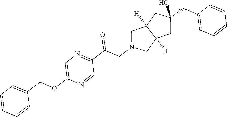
C1(CC2=CC=CC=C2)(O)CC2([H])C([H])(CN(CC(C3=NC=C(OCC4=CC=CC=C4)N=C3)=O)C2)C1
